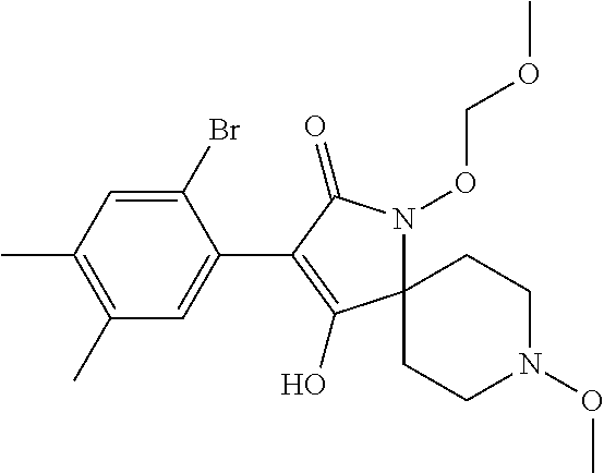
C1(Br)=CC(C)=C(C)C=C1C1=C(O)C2(N(OCOC)C1=O)CCN(OC)CC2
